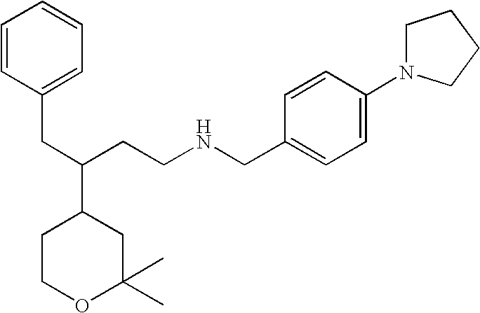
C1COC(C)(C)CC1C(CCNCC1=CC=C(N2CCCC2)C=C1)CC1=CC=CC=C1
